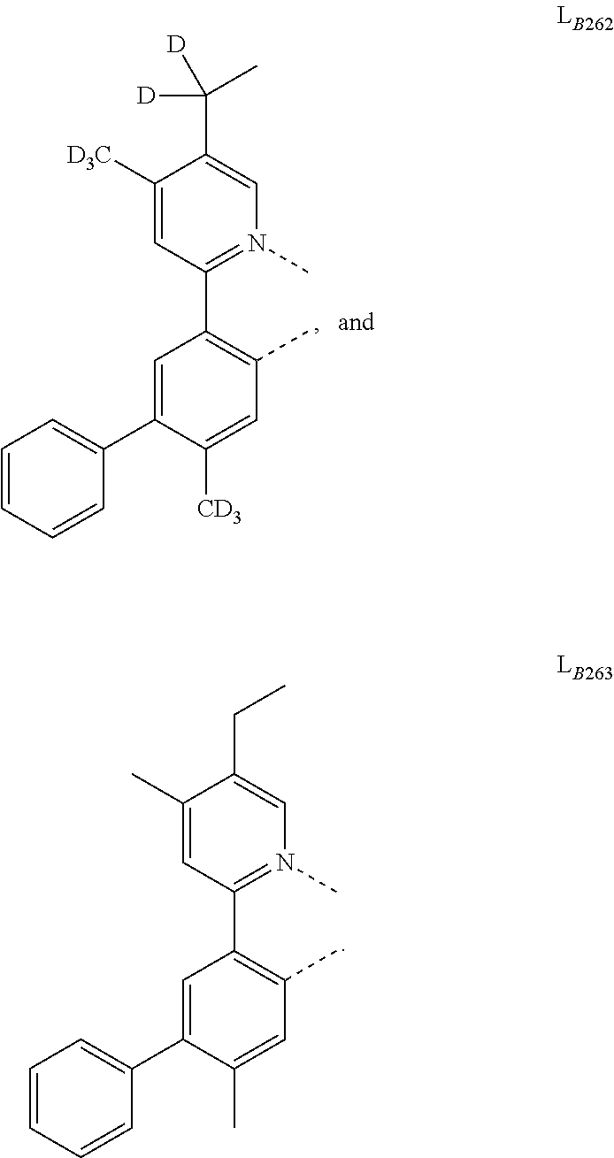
C1(C)=CC(C)=C(C2=N(C)C=C(CC)C(C)=C2)C=C1C1=CC=CC=C1.[CD3]C1=CC(C)=C(C2=N(C)C=C(C([D])(C)[D])C([D3C])=C2)C=C1C1=CC=CC=C1
